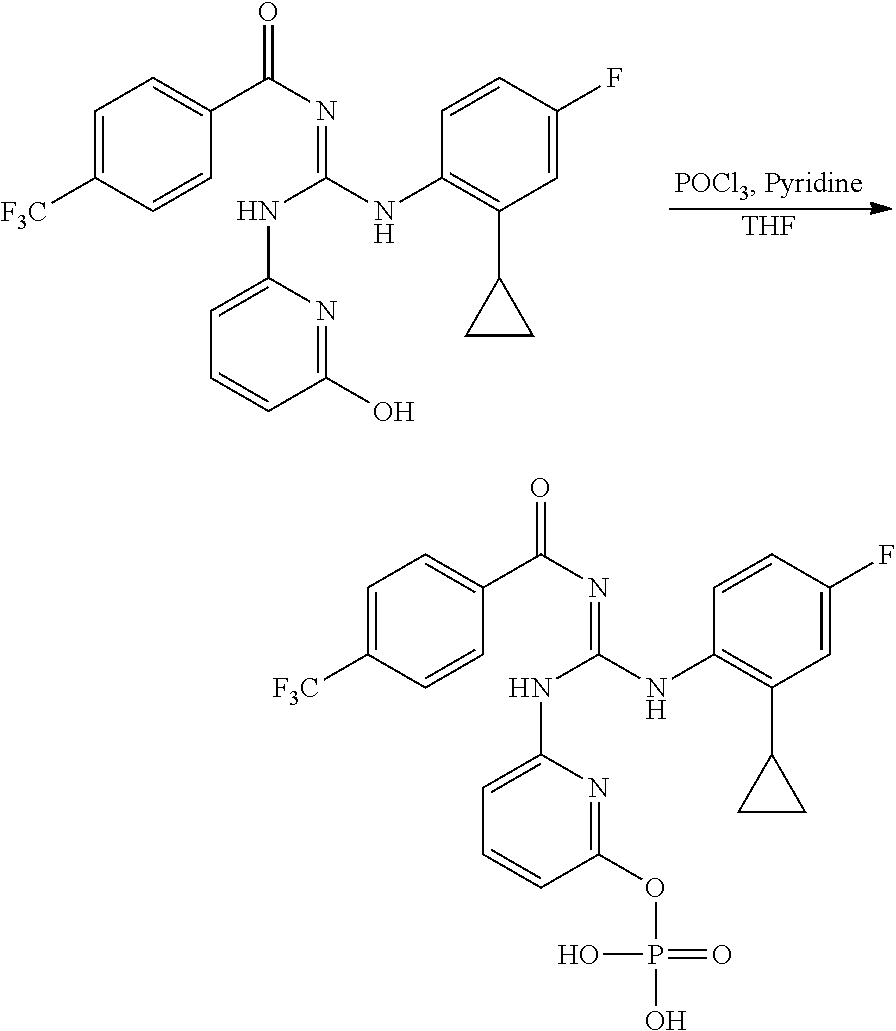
[THF].C1=C([F3C])C=CC(C(=O)N=C(NC2=CC=CC(O)=N2)NC2=C(C3CC3)C=C(F)C=C2)=C1.C1=C([F3C])C=CC(C(=O)N=C(NC2=CC=CC(OP(O)(=O)O)=N2)NC2=C(C3CC3)C=C(F)C=C2)=C1
